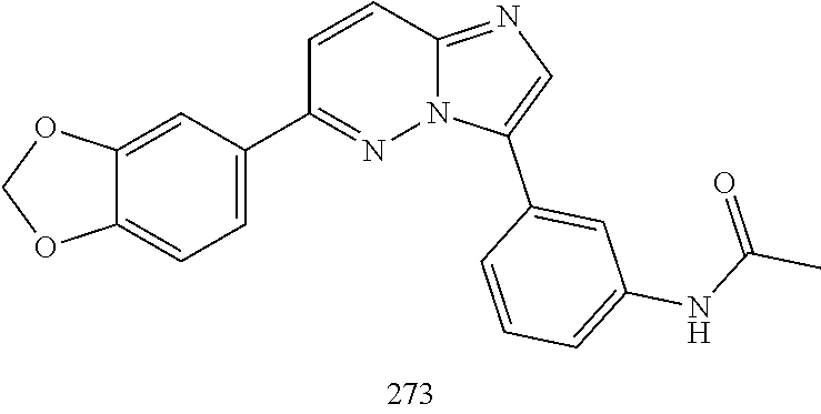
O1COC2=CC(C3=NN4C(=NC=C4C4=CC(NC(=O)C)=CC=C4)C=C3)=CC=C12
